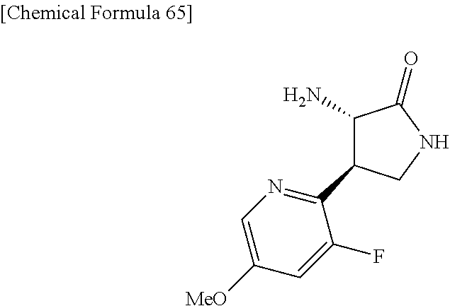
NC1C(C2=NC=C([MeO])C=C2F)CNC1=O
